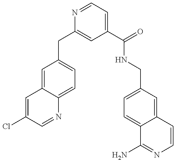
C1(CC2=CC(C(=O)NCC3=CC=C4C(=C3)C=CN=C4N)=CC=N2)=CC=C2C(=C1)C=C(Cl)C=N2
